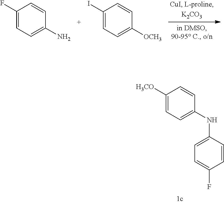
C1([H3CO])=CC=C(NC2=CC=C(F)C=C2)C=C1.C1(F)=CC=C(N)C=C1.C1(I)=CC=C([OCH3])C=C1
